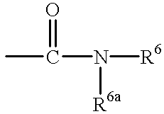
[R6]N([R6a])C(C)=O
